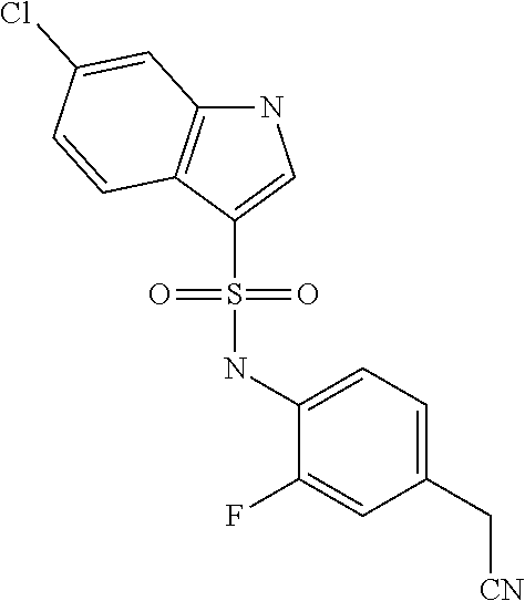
C1=C(NS(C2=CNC3=C2C=CC(Cl)=C3)(=O)=O)C(F)=CC(C[CN])=C1
